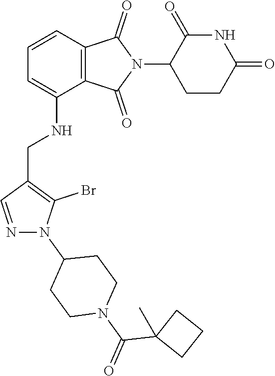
C1CC(=O)NC(=O)C1N1C(=O)C2=C(C1=O)C(NCC1=C(Br)N(C3CCN(C(C4(C)CCC4)=O)CC3)N=C1)=CC=C2
